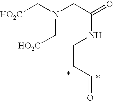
C(=O)CCNC(=O)CN(C[HO2C])C[HO2C]
